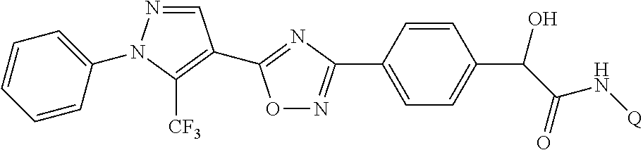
C1=NN(C2=CC=CC=C2)C([CF3])=C1C1=NC(C2=CC=C(C(C(=O)N[Q])O)C=C2)=NO1
